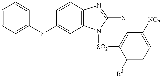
C1=CC(SC2=CC=CC=C2)=CC2=C1N=C([X])N2[SO2]C1=CC([NO2])=CC=C1[R3]
